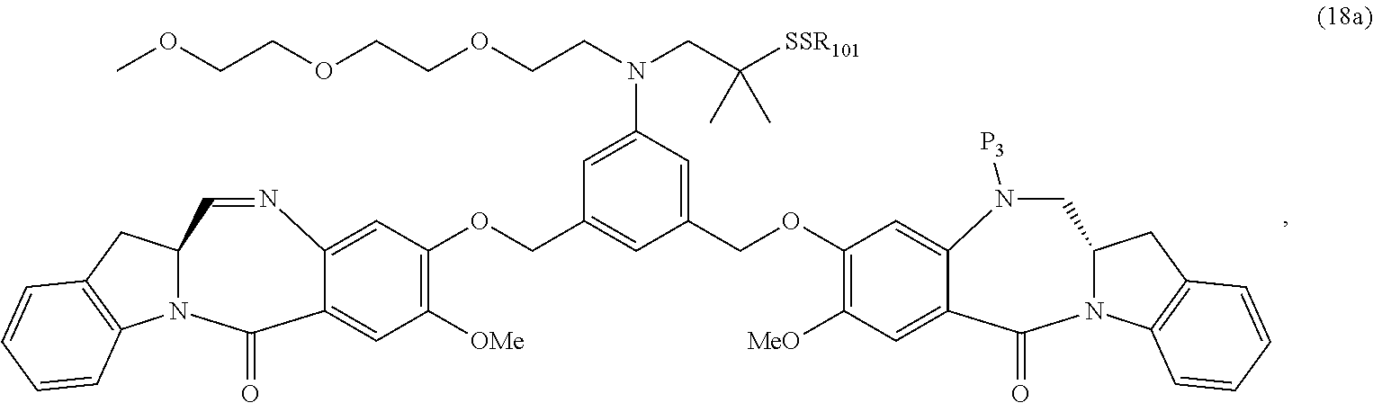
C1=C2C(=CC(OCC3=CC(COC4=C([MeO])C=C5C(=C4)N([P3])CC4N(C6=C(C4)C=CC=C6)C5=O)=CC(N(CC([SSR101])(C)C)CCOCCOCCOC)=C3)=C1[OMe])N=CC1N(C3=C(C1)C=CC=C3)C2=O
